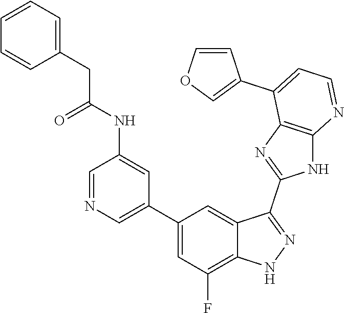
C1=NC=C(C2=CC(F)=C3C(=C2)C(C2=NC4=C(N2)N=CC=C4C2=COC=C2)=NN3)C=C1NC(CC1=CC=CC=C1)=O
